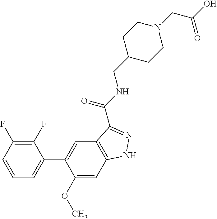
C1(OC)=CC2=C(C=C1C1=CC=CC(F)=C1F)C(C(=O)NCC1CCN(CC(O)=O)CC1)=NN2
